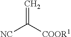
[NC]C([COOR1])=C
